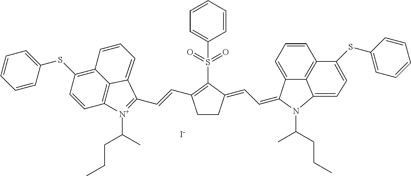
C1=CC=CC=C1S(C1=C(C=CC2=[N+](C(CCC)C)C3=C4C(=C(SC5=CC=CC=C5)C=C3)C=CC=C42)CCC1=CC=C1C2=CC=CC3=C2C(=CC=C3SC2=CC=CC=C2)N1C(CCC)C)(=O)=O.[I-]
